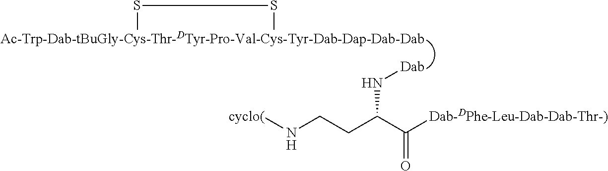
[Ac-Trp-Dab-tBuGly-Cys-Thr-DTyr-Pro-Val-Cys-Tyr-Dab-Dap-Dab-Dab]1SS1.[Dab]NC(CCN[cyclo(])C([Dab-DPhe-Leu-Dab-Dab-Thr-)])=O
